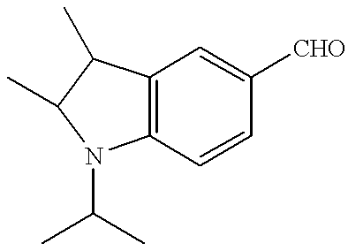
C12=C(C=CC([CHO])=C1)N(C(C)C)C(C)C2C
